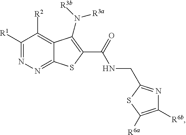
C1([R1])=NN=C2C(=C1[R2])C(N([R3b])[R3a])=C(C(=O)NCC1=NC([R6b])=C([R6a])S1)S2
